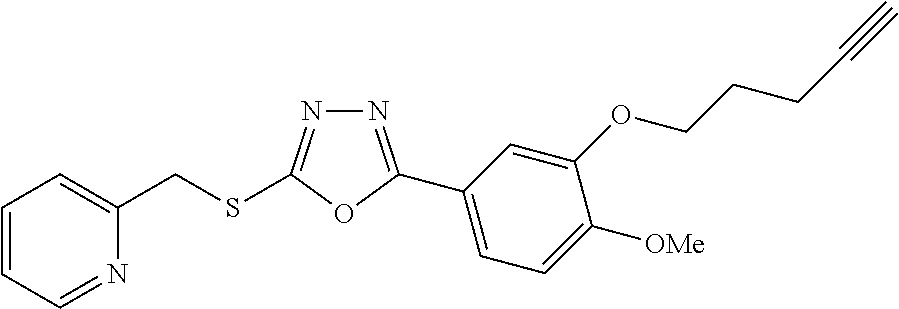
N1=C(C2=CC=C([OMe])C(OCCCC#C)=C2)OC(SCC2=CC=CC=N2)=N1
